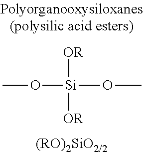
CO[Si](OC)([OR])[OR]
